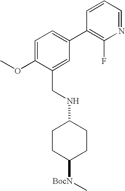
C(NC1CCC([BocN]C)CC1)C1=CC(C2=C(F)N=CC=C2)=CC=C1OC
